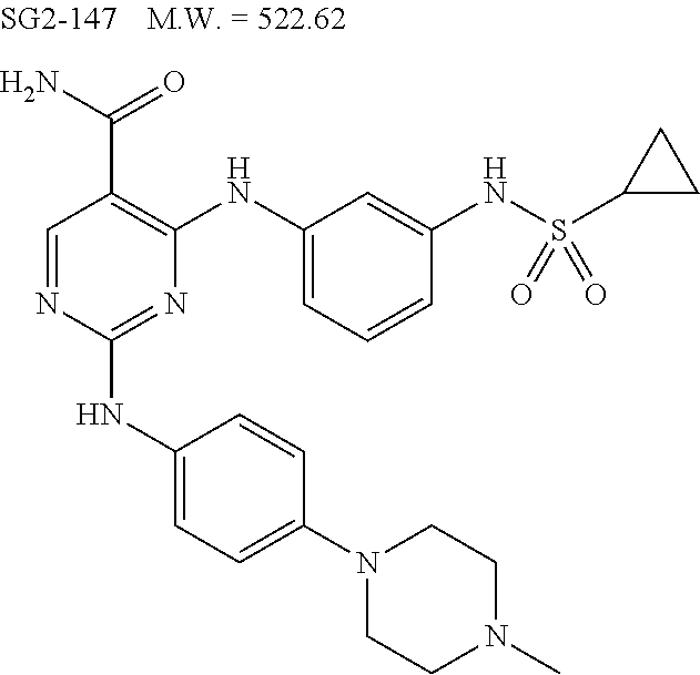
N1=C(NC2=CC=C(N3CCN(C)CC3)C=C2)N=CC(C(N)=O)=C1NC1=CC=CC(NS(C2CC2)(=O)=O)=C1
